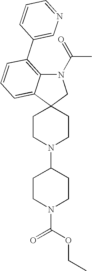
N1(C(=O)C)C2=C(C3=CN=CC=C3)C=CC=C2C2(C1)CCN(C1CCN(C(OCC)=O)CC1)CC2
